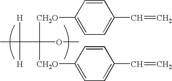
CC(C(OC)([CH2O]C1=CC=C(C=C)C=C1)[CH2O]C1=CC=C(C=C)C=C1)([H])[H]
